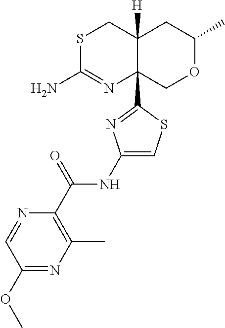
S1C(N)=NC2(C3=NC(NC(C4=C(C)N=C(OC)C=N4)=O)=CS3)C([H])(C1)CC(C)OC2
